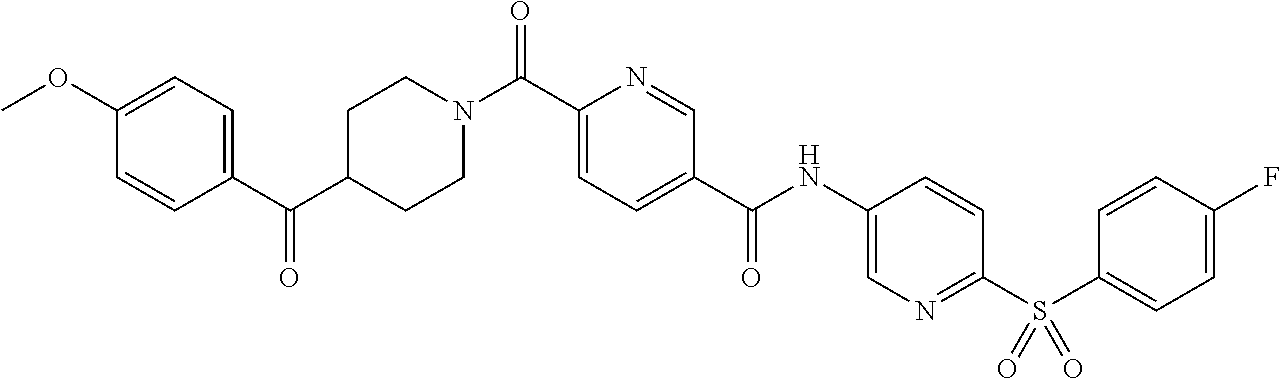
C1(OC)=CC=C(C(C2CCN(C(C3=CC=C(C(NC4=CN=C(S(C5=CC=C(F)C=C5)(=O)=O)C=C4)=O)C=N3)=O)CC2)=O)C=C1
